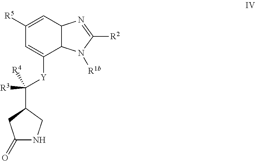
C1([R5])=CC2C(C([Y]C([R3])([R4])C3CC(=O)NC3)=C1)N([R1b])C([R2])=N2
